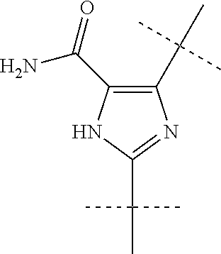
C1(C(C)(C)C)=C(C(N)=O)NC(C(C)(C)C)=N1
